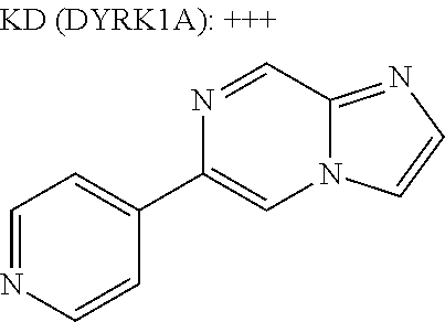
C1=NC=CC(C2=CN3C(=NC=C3)C=N2)=C1
